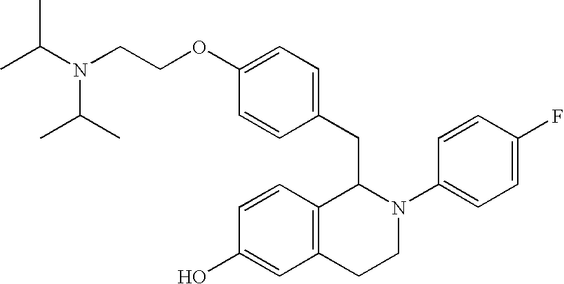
C1=C(OCCN(C(C)C)C(C)C)C=CC(CC2C3=C(CCN2C2=CC=C(F)C=C2)C=C(O)C=C3)=C1
